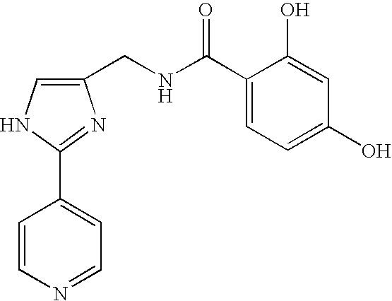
C1(CNC(C2=CC=C(O)C=C2O)=O)=CNC(C2=CC=NC=C2)=N1
